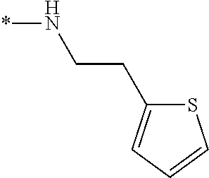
C1(CCN*)=CC=CS1
